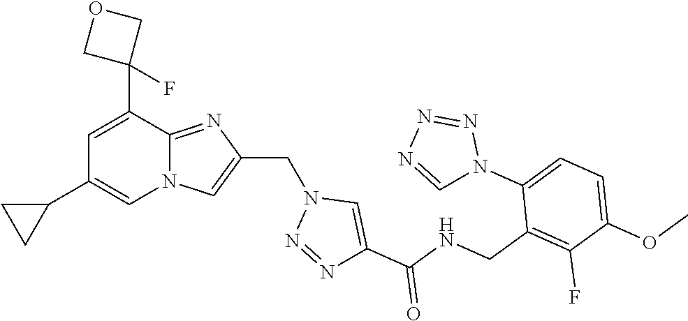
N12C(=NC(CN3N=NC(C(NCC4=C(F)C(OC)=CC=C4N4N=NN=C4)=O)=C3)=C1)C(C1(F)COC1)=CC(C1CC1)=C2
